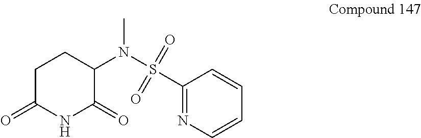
C1C(=O)NC(=O)C(N(S(C2=NC=CC=C2)(=O)=O)C)C1
